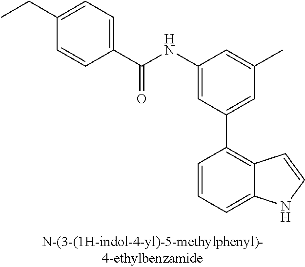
C1(NC(C2=CC=C(CC)C=C2)=O)=CC(C2=C3C(=CC=C2)NC=C3)=CC(C)=C1
